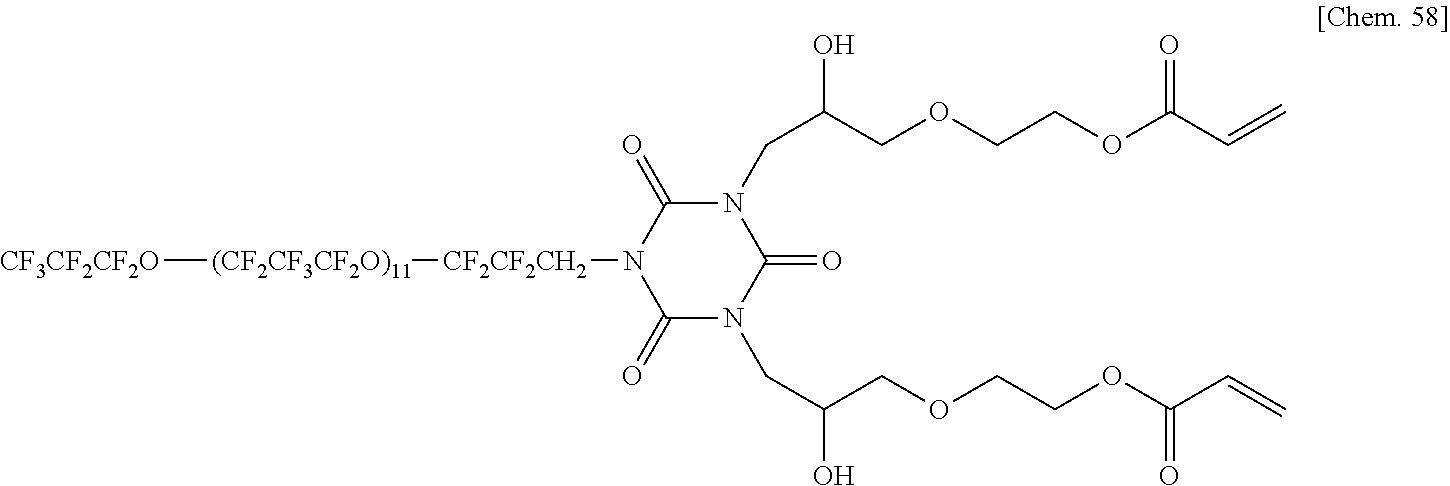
[CF3CF2CF2O][(CF2CF3CF2O)11][CF2CF2CH2]N1C(=O)N(CC(COCCOC(C=C)=O)O)C(=O)N(CC(COCCOC(C=C)=O)O)C1=O
